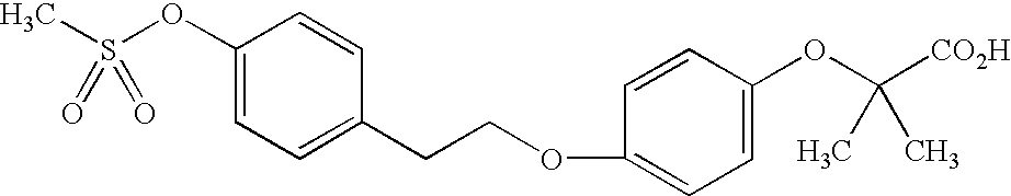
CS(OC1=CC=C(CCOC2=CC=C(OC([CO2H])(C)C)C=C2)C=C1)(=O)=O
